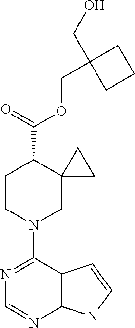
N1=C(N2CC3(C(C(=O)OCC4(CO)CCC4)CC2)CC3)C2=C(N=C1)NC=C2
